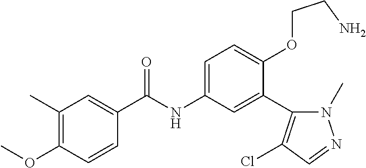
C1=CC(OC)=C(C)C=C1C(=O)NC1=CC=C(OCCN)C(C2=C(Cl)C=NN2C)=C1
